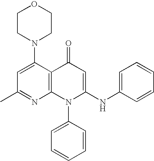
C1(C)=NC2=C(C(N3CCOCC3)=C1)C(=O)C=C(NC1=CC=CC=C1)N2C1=CC=CC=C1
